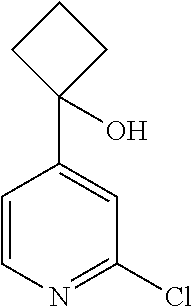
C1=CN=C(Cl)C=C1C1(O)CCC1
